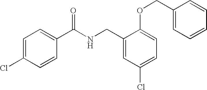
C1=C(Cl)C=CC(C(NCC2=CC(Cl)=CC=C2OCC2=CC=CC=C2)=O)=C1
